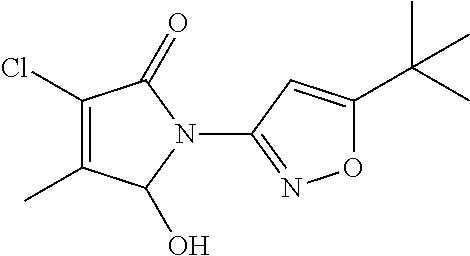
C1(Cl)=C(C)C(O)N(C2=NOC(C(C)(C)C)=C2)C1=O
